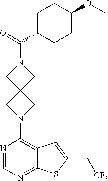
C1C(C(=O)N2CC3(C2)CN(C2=C4C(=NC=N2)SC(C[CF3])=C4)C3)CCC(OC)C1
